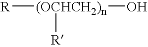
[R][(OCHCH2)n](O)[R]
